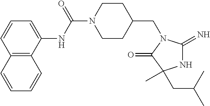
N(C(=O)N1CCC(CN2C(=O)C(C)(CC(C)C)NC2=N)CC1)C1=CC=CC2=C1C=CC=C2
